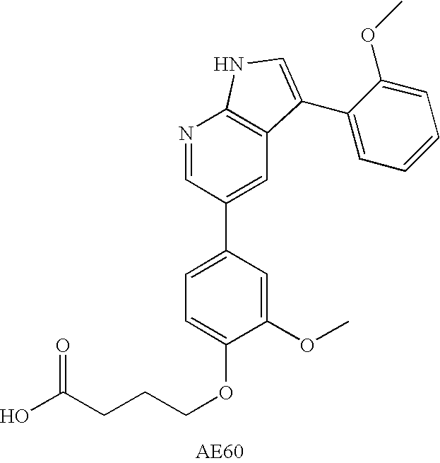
C1(OC)=CC(C2=CC3=C(N=C2)NC=C3C2=CC=CC=C2OC)=CC=C1OCCCC(O)=O
